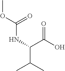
COC(NC(C(C)C)C(O)=O)=O
